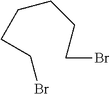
C(CCCBr)CCBr
